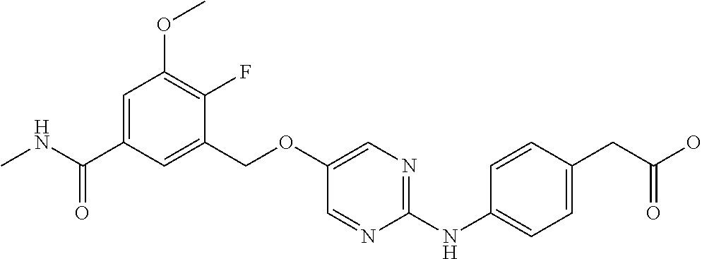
C1(COC2=CN=C(NC3=CC=C(CC(O)=O)C=C3)N=C2)=CC(C(NC)=O)=CC(OC)=C1F
